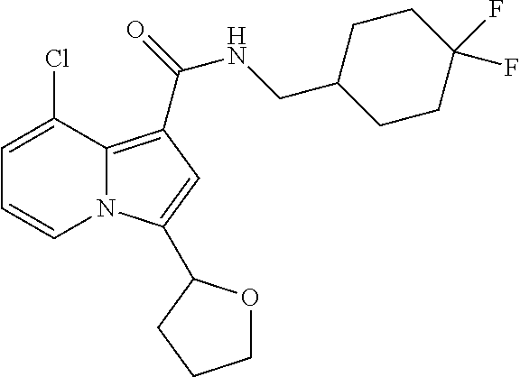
C1=C(Cl)C2=C(C(NCC3CCC(F)(F)CC3)=O)C=C(C3OCCC3)N2C=C1
